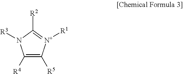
C1([R4])=C([R5])[N+]([R1])=C([R2])N1[R3]
